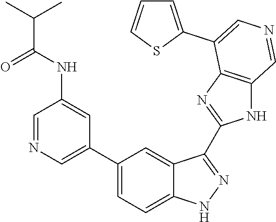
C1(C2=CN=CC(NC(C(C)C)=O)=C2)=CC=C2C(=C1)C(C1=NC3=C(N1)C=NC=C3C1=CC=CS1)=NN2
